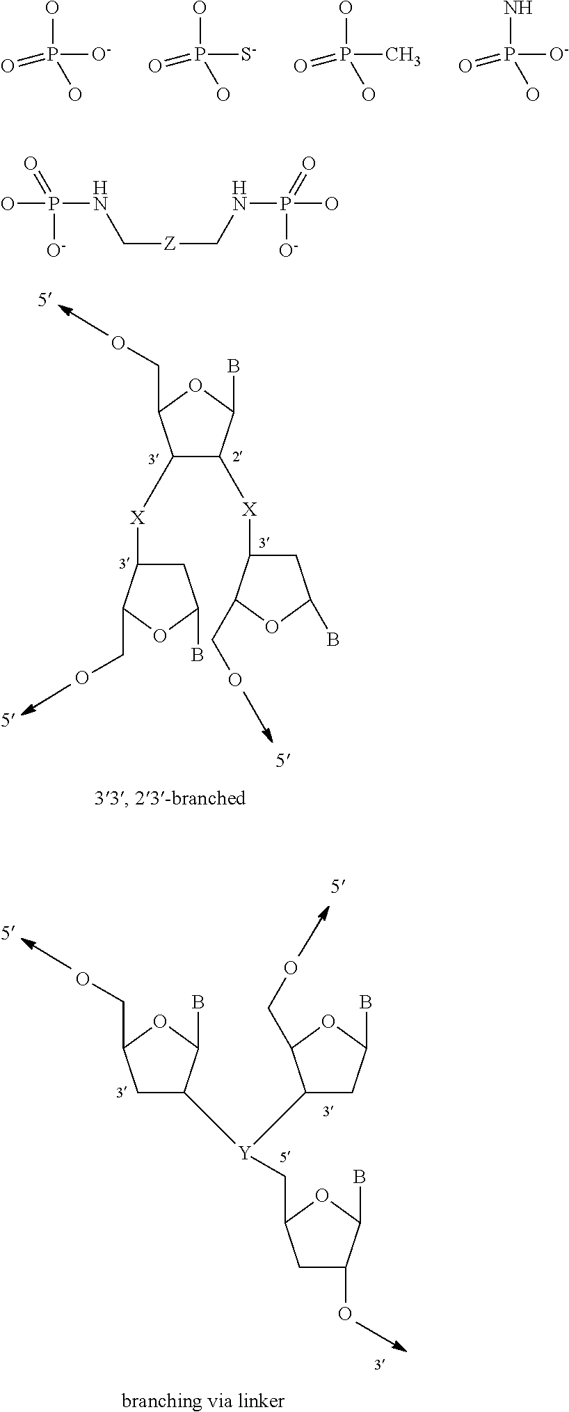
[O-]P(O)(=O)O.[S-]P(O)(=O)O.CP(O)(=O)O.[O-]P(N)(=O)O.C1([X]C2CC(B)OC2CO)C([X]C2CC(B)OC2CO)C(B)OC1CO.C1C(CO)OC(B)C1[Y](C1CC(B)OC1CO)CC1CC(O)C(B)O1.OP(NC[Z]CNP(O)(=O)[O-])([O-])=O
